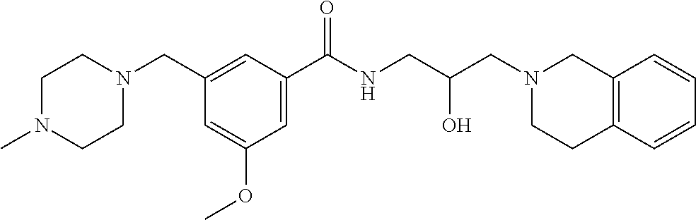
C1(CN2CCN(C)CC2)=CC(C(NCC(CN2CCC3=C(C2)C=CC=C3)O)=O)=CC(OC)=C1
